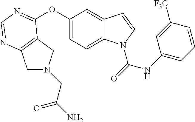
C1(OC2=NC=NC3=C2CN(CC(=O)N)C3)=CC=C2C(=C1)C=CN2C(=O)NC1=CC=CC([F3C])=C1
